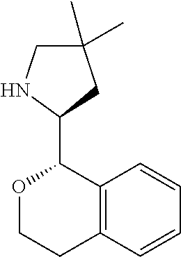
O1CCC2=C(C1C1CC(C)(C)CN1)C=CC=C2
